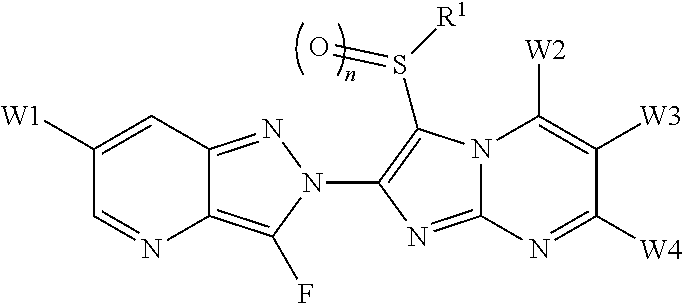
C1([W1])=CC2=NN(C3=C(S([R1])=O)N4C(=N3)N=C([W4])C([W3])=C4[W2])C(F)=C2N=C1
